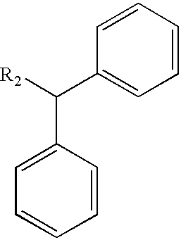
C1=C(C([R2])C2=CC=CC=C2)C=CC=C1
